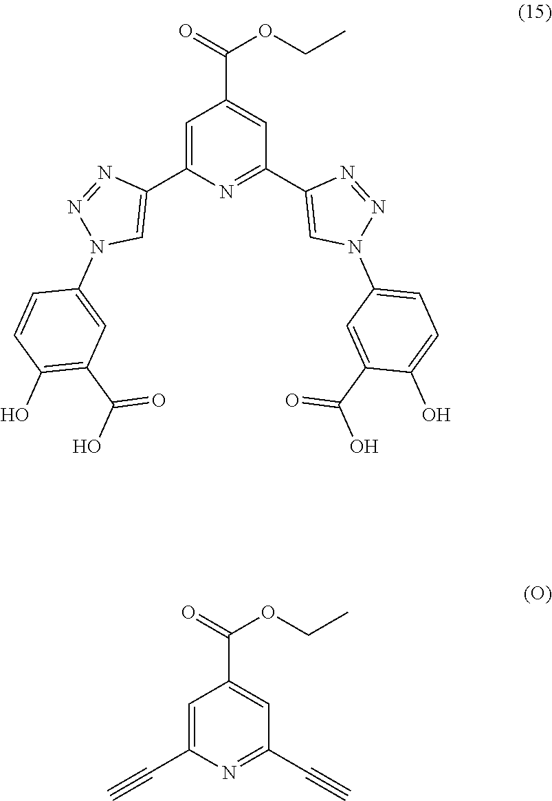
C1(N2N=NC(C3=NC(C4=CN(C5=CC(C(=O)O)=C(O)C=C5)N=N4)=CC(C(OCC)=O)=C3)=C2)=CC=C(O)C(C(=O)O)=C1.C1(C(OCC)=O)=CC(C#C)=NC(C#C)=C1
